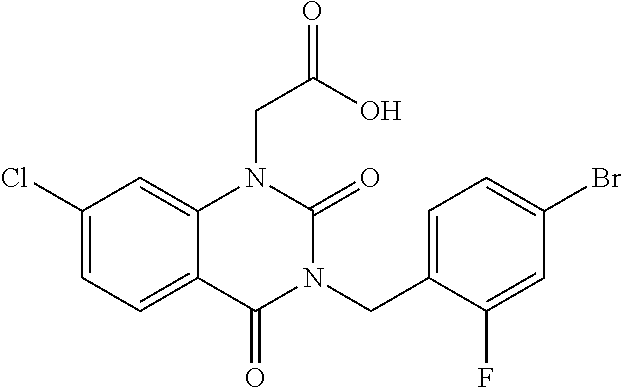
C1(Cl)=CC=C2C(=C1)N(CC(O)=O)C(=O)N(CC1=CC=C(Br)C=C1F)C2=O
